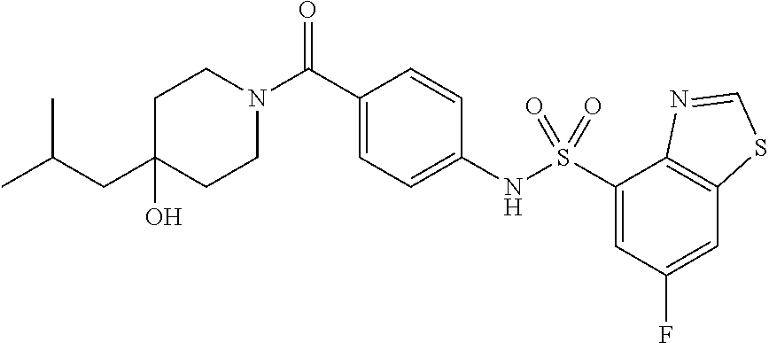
C1(O)(CC(C)C)CCN(C(C2=CC=C(NS(C3=CC(F)=CC4=C3N=CS4)(=O)=O)C=C2)=O)CC1
